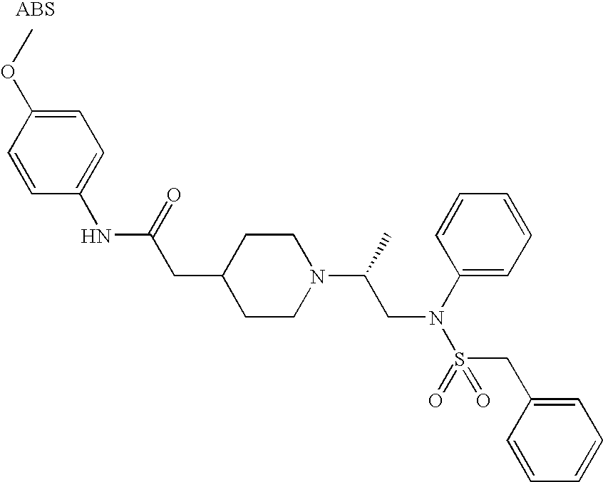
C1=CC(NC(CC2CCN(C(C)CN(S(=O)(CC3=CC=CC=C3)=O)C3=CC=CC=C3)CC2)=O)=CC=C1OC
